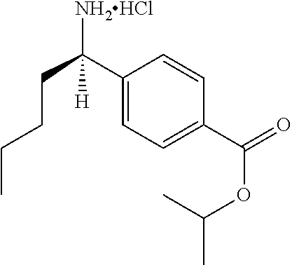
C1(C([NH2HCl])(CCCC)[H])=CC=C(C(OC(C)C)=O)C=C1
